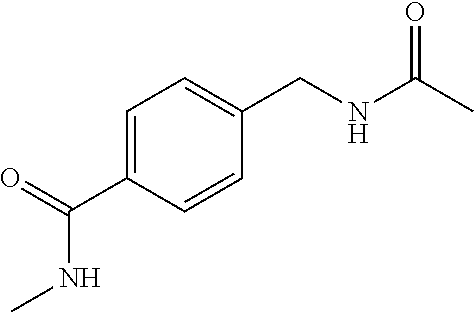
C1=C(C(=O)NC)C=CC(CNC(C)=O)=C1
